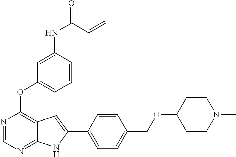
N1=CN=C2C(=C1OC1=CC=CC(NC(=O)C=C)=C1)C=C(C1=CC=C(COC3CCN(C)CC3)C=C1)N2
